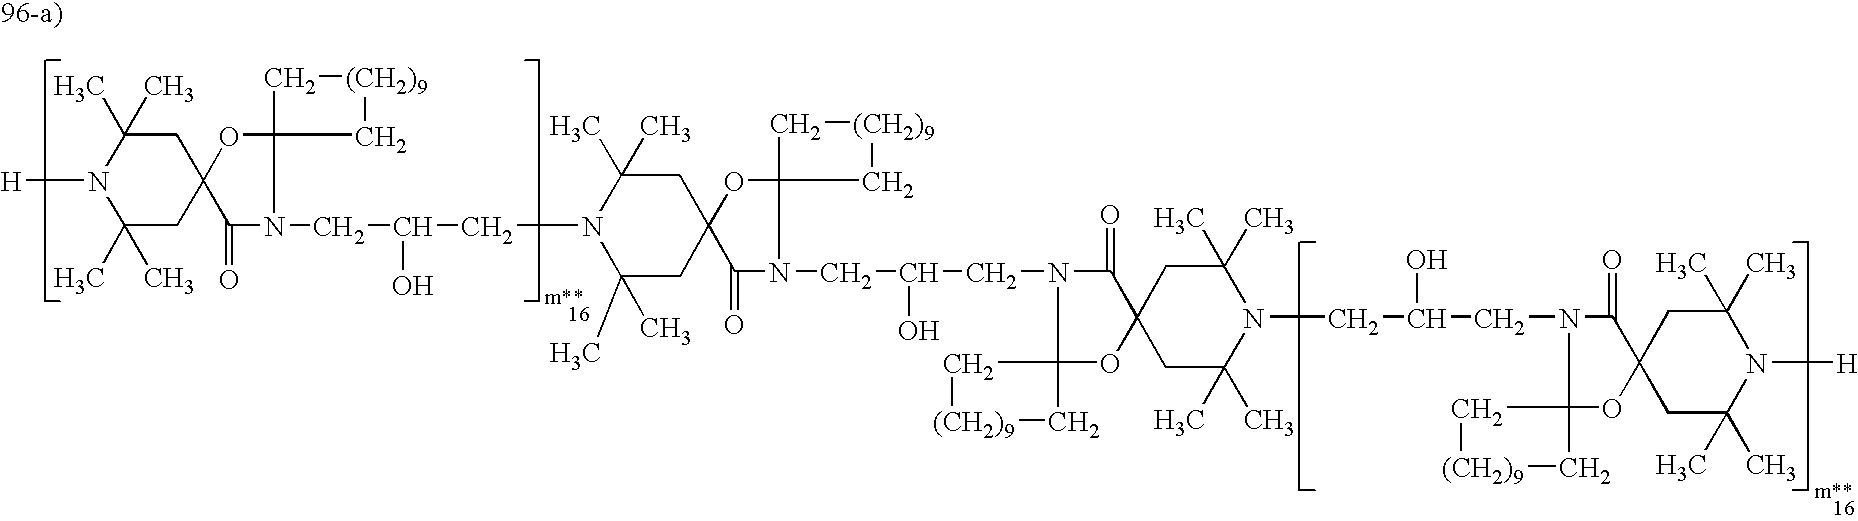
C1C(C)(C)N([H])C(C)(C)CC12OC1(N(CC(CN3C(C)(C)CC4(CC3(C)C)OC3(N(CC(CN5C(=O)C6(CC(C)(C)N(CC(O)CN7C(=O)C8(CC(C)(C)N([H])C(C)(C)C8)OC78C[(CH2)9]C8)C(C)(C)C6)OC56C[(CH2)9]C6)O)C4=O)C[(CH2)9]C3)O)C2=O)C[(CH2)9]C1
